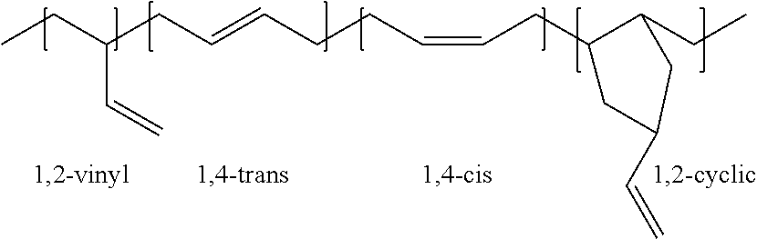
CCC(CC=CCCC=CCC1C(CC)CC(C=C)C1)C=C
